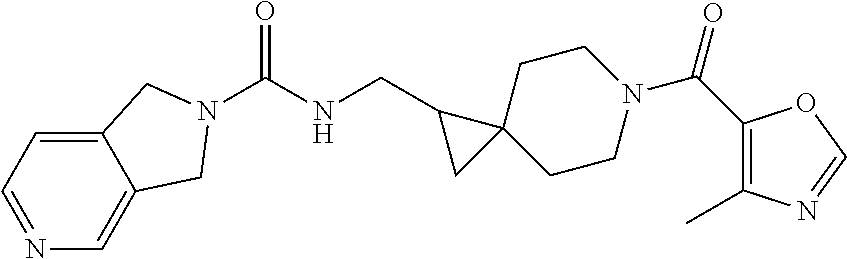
C12=CC=NC=C1CN(C(NCC1CC13CCN(C(=O)C1=C(C)N=CO1)CC3)=O)C2
